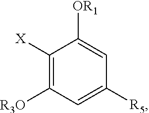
C1([X])=C([R3O])C=C([R5])C=C1[OR1]
